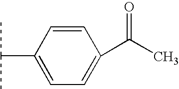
C1=CC(C(C)C)=CC=C1C(C)=O
